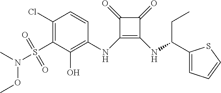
C1(Cl)=C(S(N(C)OC)(=O)=O)C(O)=C(NC2=C(NC(CC)C3=CC=CS3)C(=O)C2=O)C=C1
